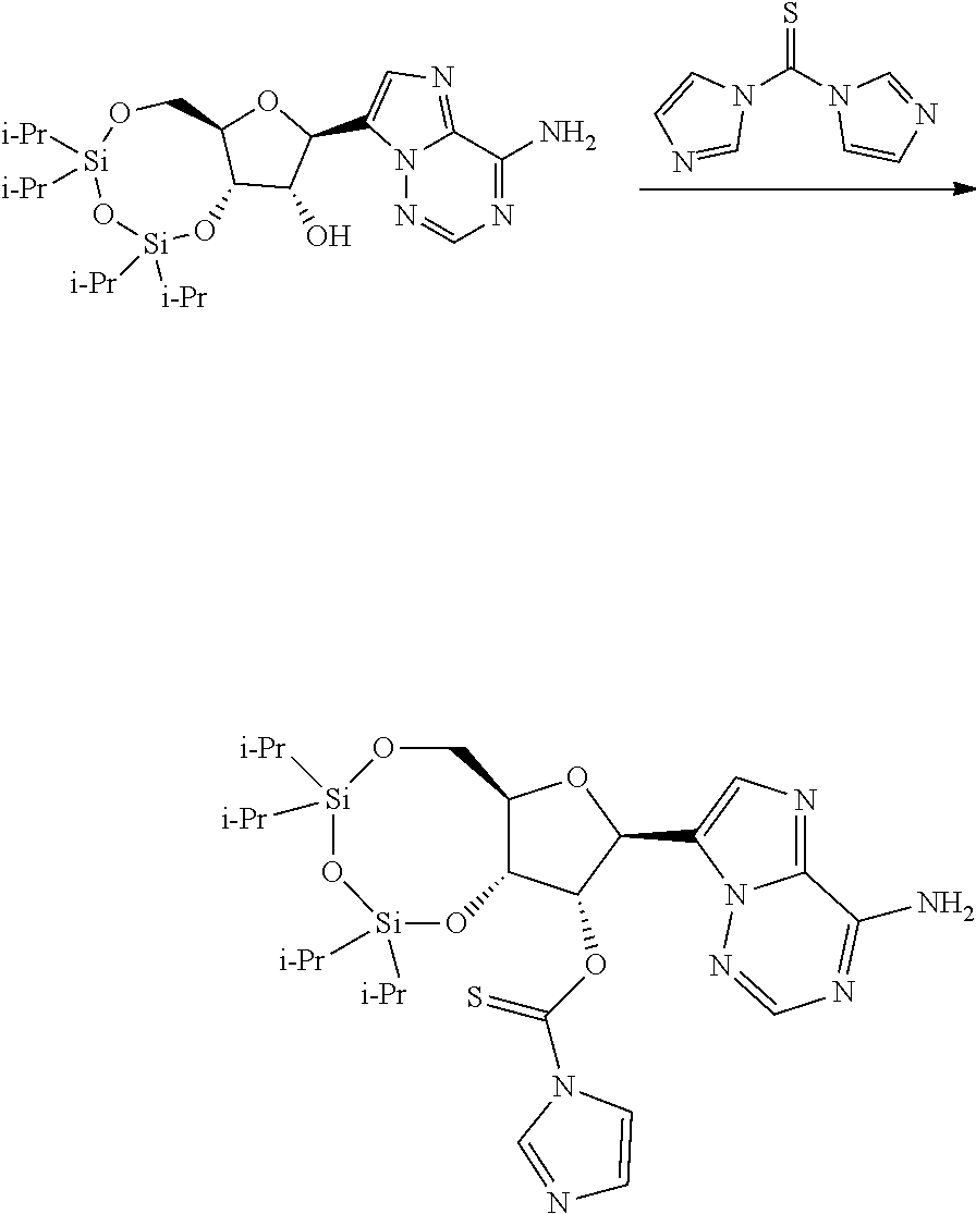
S=C(N1C=CN=C1)N1C=NC=C1.N12N=CN=C(N)C1=NC=C2C1C(O)C2C(O1)CO[Si]([i-Pr])([i-Pr])O[Si]([i-Pr])([i-Pr])O2.C12C(OC(C3=CN=C4N3N=CN=C4N)C1OC(N1C=NC=C1)=S)CO[Si]([i-Pr])([i-Pr])O[Si]([i-Pr])([i-Pr])O2
